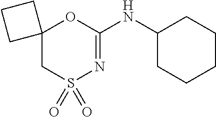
C12(CS(=O)(=O)N=C(NC3CCCCC3)O1)CCC2
